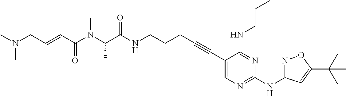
C(C(NCCCC#CC1=CN=C(NC2=NOC(C(C)(C)C)=C2)N=C1NCCC)=O)(N(C(C=CCN(C)C)=O)C)C
